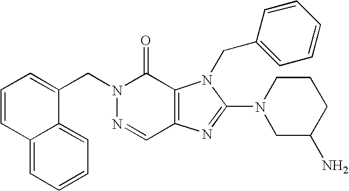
C12=CC=CC=C1C(CN1N=CC3=C(C1=O)N(CC1=CC=CC=C1)C(N1CC(N)CCC1)=N3)=CC=C2
